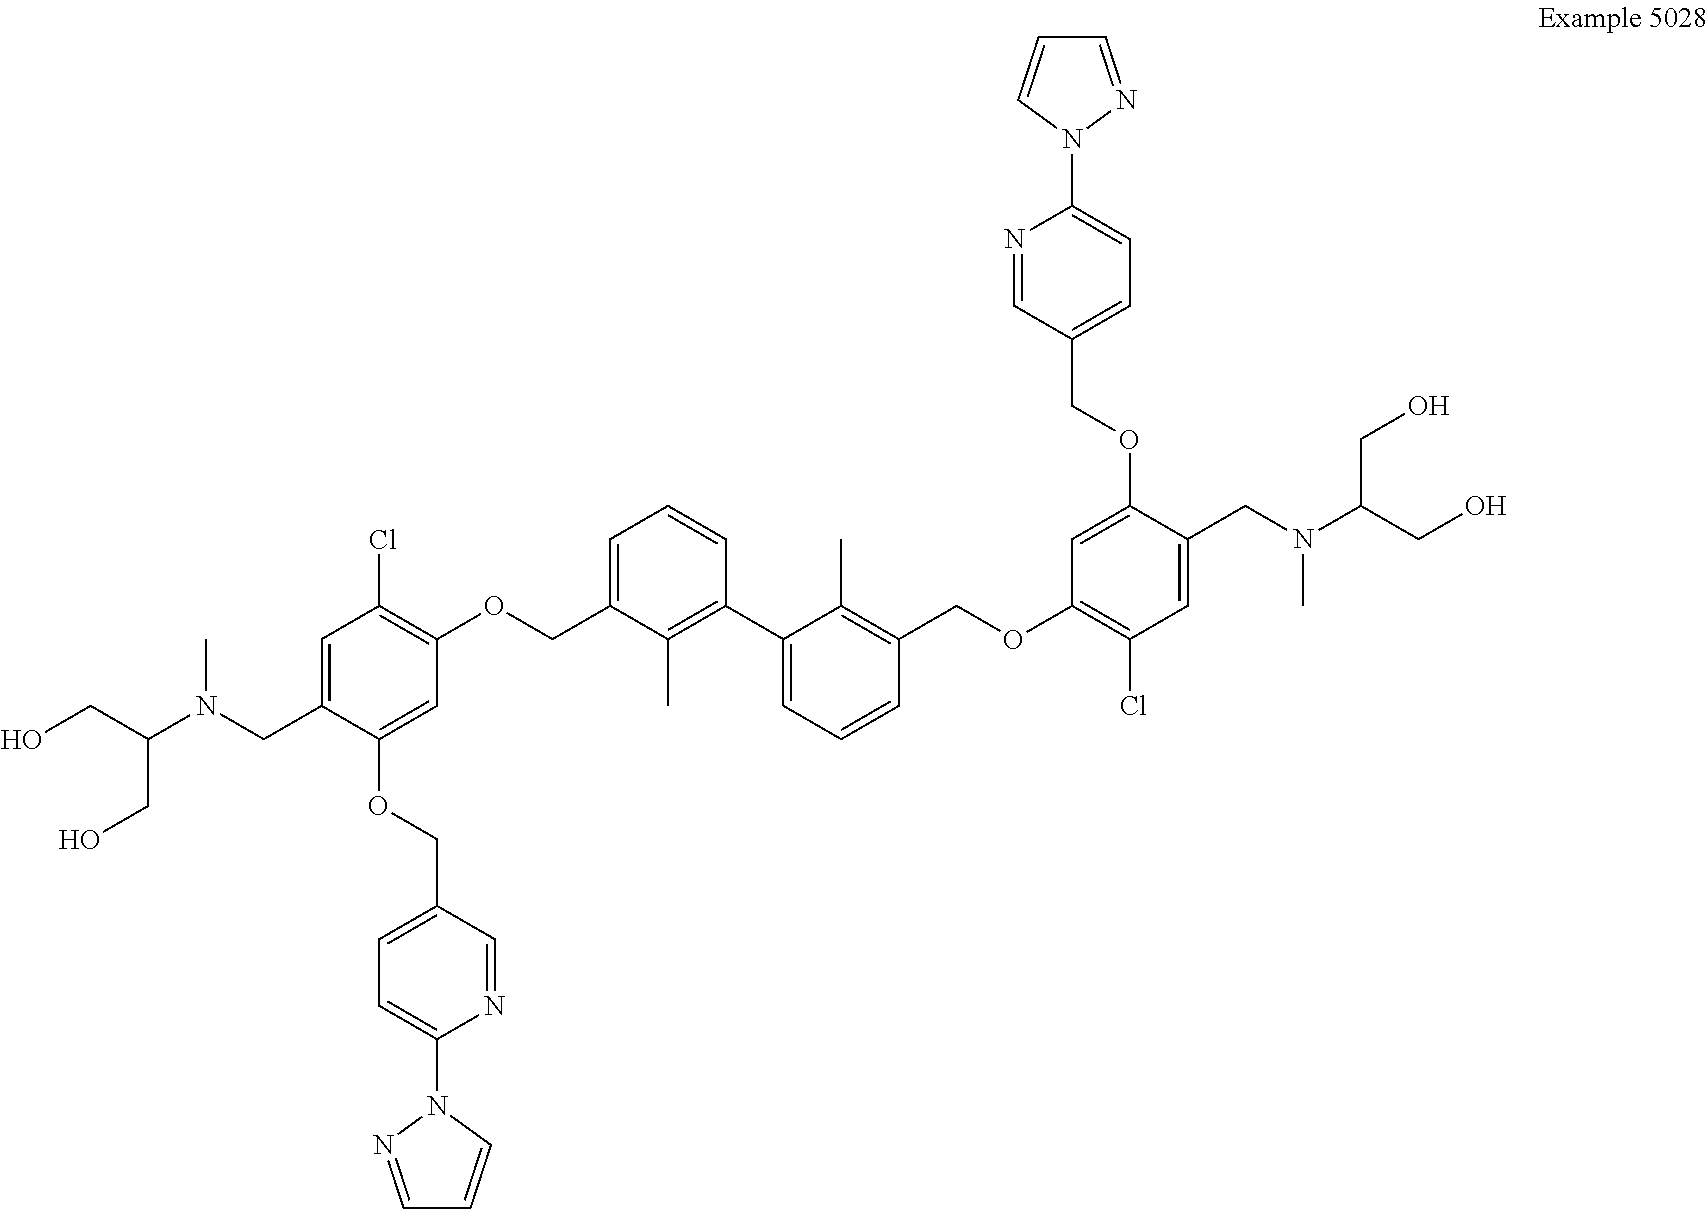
C1=C(COC2=C(Cl)C=C(CN(C(CO)CO)C)C(OCC3=CC=C(N4N=CC=C4)N=C3)=C2)C(C)=C(C2=CC=CC(COC3=C(Cl)C=C(CN(C(CO)CO)C)C(OCC4=CC=C(N5N=CC=C5)N=C4)=C3)=C2C)C=C1
